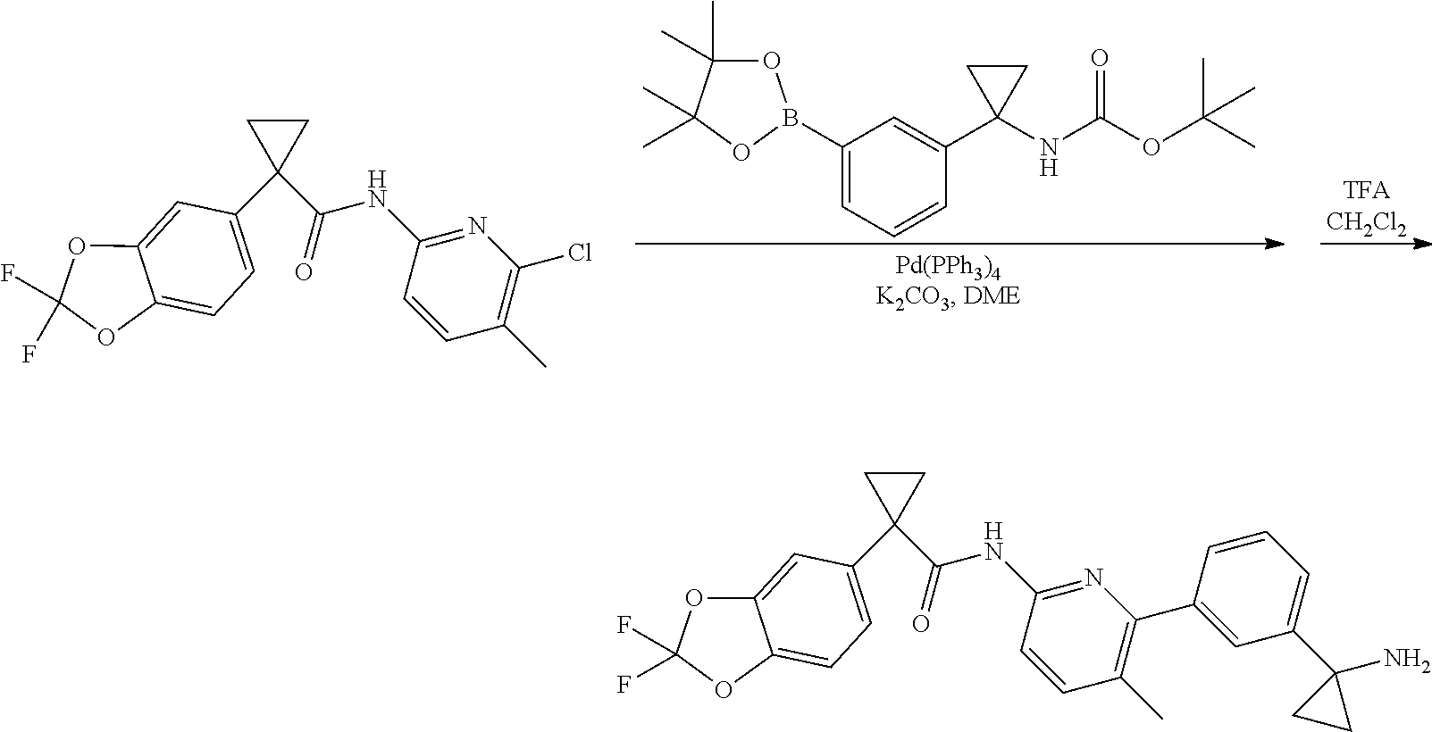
C1(C(NC2=NC(Cl)=C(C)C=C2)=O)(C2=CC=C3C(=C2)OC(F)(F)O3)CC1.C1(B2OC(C)(C)C(C)(C)O2)=CC=CC(C2(NC(OC(C)(C)C)=O)CC2)=C1.C1(C(NC2=NC(C3=CC(C4(N)CC4)=CC=C3)=C(C)C=C2)=O)(C2=CC=C3C(=C2)OC(F)(F)O3)CC1
